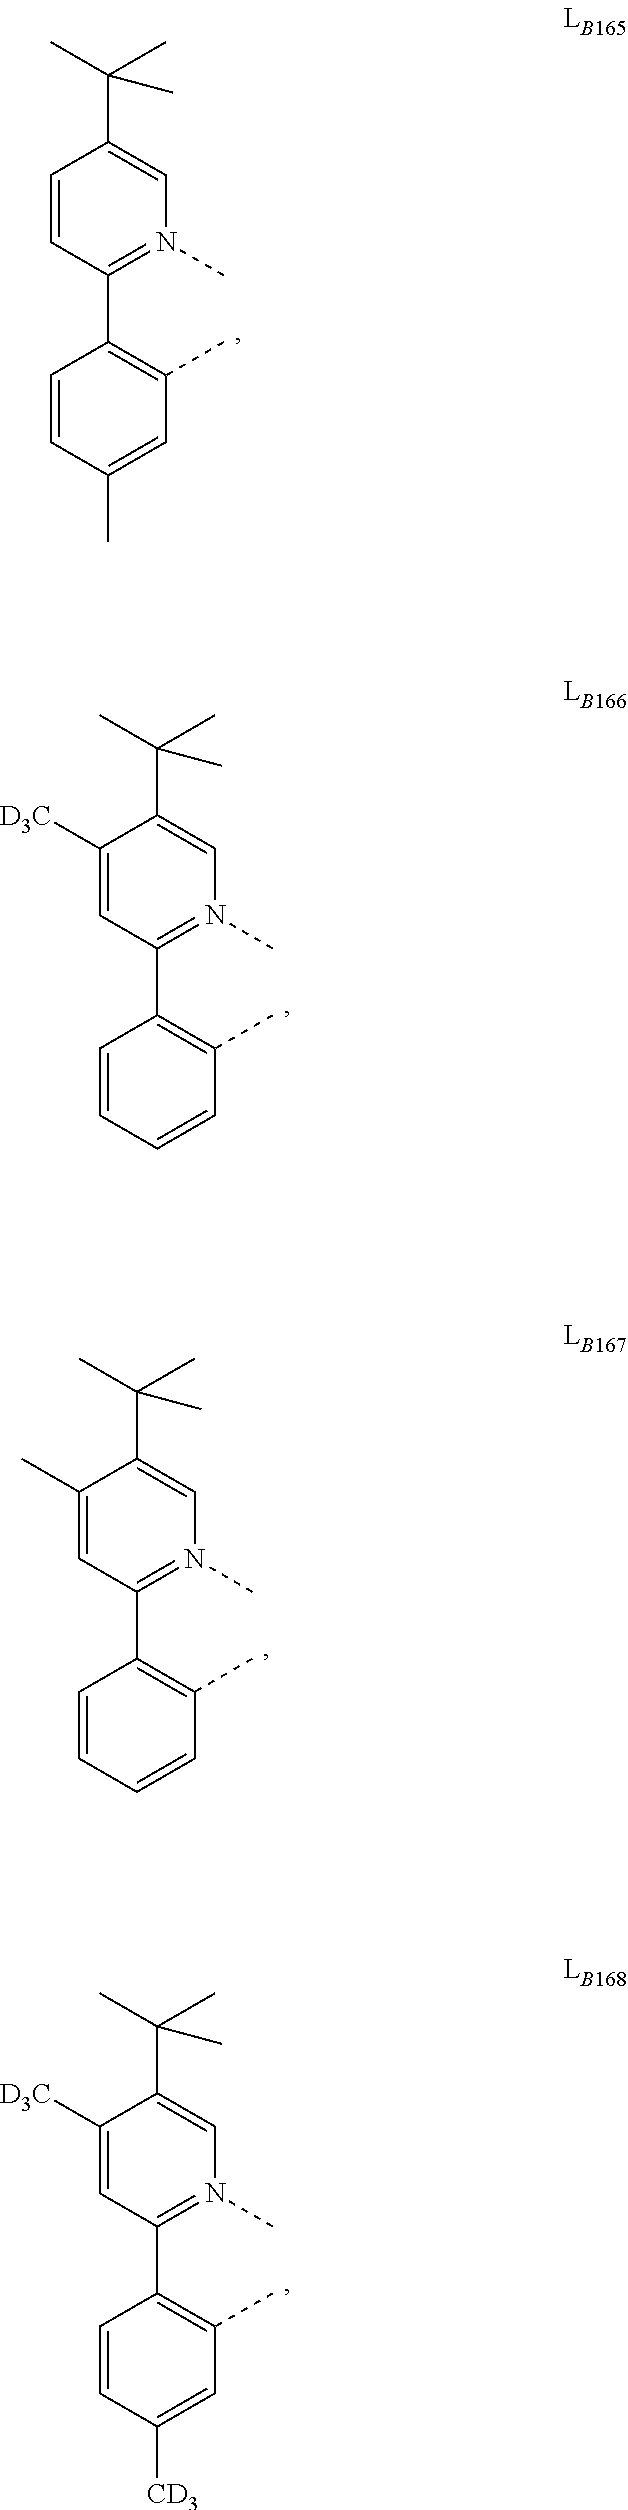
C1(C2=C(C)C=C([CD3])C=C2)=N(C)C=C(C(C)(C)C)C([D3C])=C1.C1(C2=C(C)C=C(C)C=C2)=N(C)C=C(C(C)(C)C)C=C1.C1(C2=C(C)C=CC=C2)=N(C)C=C(C(C)(C)C)C([D3C])=C1.C1(C2=C(C)C=CC=C2)=N(C)C=C(C(C)(C)C)C(C)=C1
